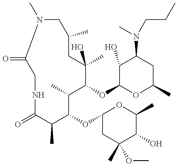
C1(=O)CNC(=O)C(C)C(OC2CC(C)(OC)C(O)C(C)O2)C(C)C(OC2OC(C)CC(N(C)CCC)C2O)C(C)(O)CC(C)CN1C
